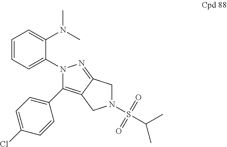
C12=C(C3=CC=C(Cl)C=C3)N(C3=CC=CC=C3N(C)C)N=C1CN(S(=O)(=O)C(C)C)C2
